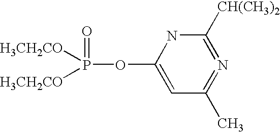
O(C1=CC(C)=N=C([CH(CH3)2])N1)P([H3CH2CO])([H3CH2CO])=O
